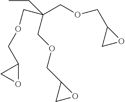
CCC(COCC1CO1)(COCC1CO1)COCC1CO1
